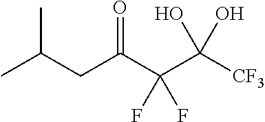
C(C(C)C)C(C(C([CF3])(O)O)(F)F)=O
